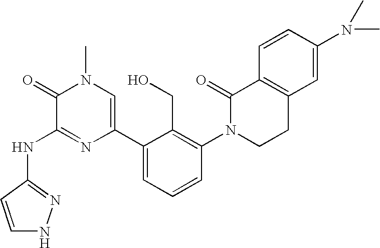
N(C1=NC(C2=CC=CC(N3CCC4=C(C3=O)C=CC(N(C)C)=C4)=C2CO)=CN(C)C1=O)C1=NNC=C1
